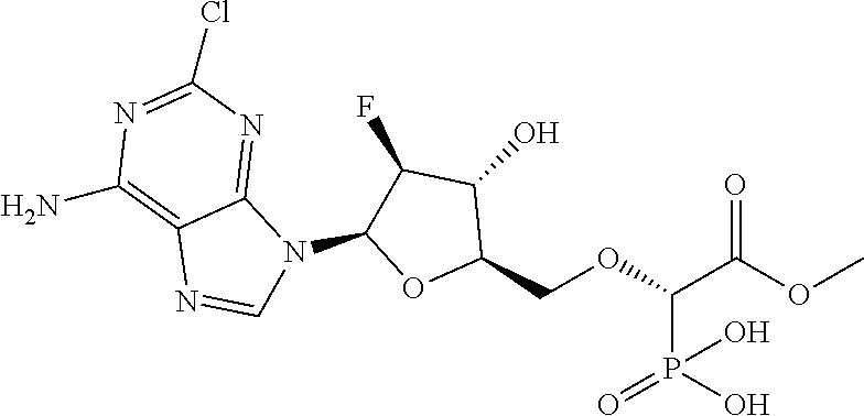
C1(COC(C(OC)=O)P(=O)(O)O)C(O)C(F)C(N2C3=NC(Cl)=NC(N)=C3N=C2)O1
